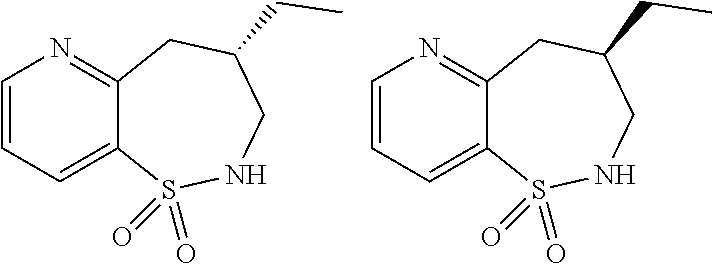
C1=CC=C2C(=N1)CC(CC)CNS2(=O)=O.C1=CC=C2C(=N1)CC(CC)CNS2(=O)=O
